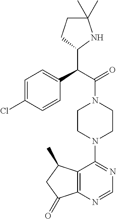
C(C(=O)N1CCN(C2=NC=NC3=C2C(C)CC3=O)CC1)(C1NC(C)(C)CC1)C1=CC=C(Cl)C=C1
